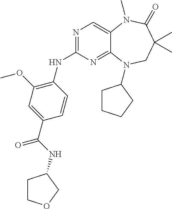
N1=C(NC2=C(OC)C=C(C(=O)NC3CCOC3)C=C2)N=C2C(=C1)N(C)C(=O)C(C)(C)CN2C1CCCC1
